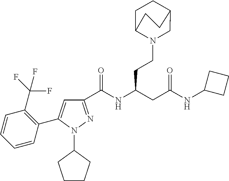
C1(C(NC(CC(NC2CCC2)=O)CCN2CC3CCC2CC3)=O)=NN(C2CCCC2)C(C2=C(C(F)(F)F)C=CC=C2)=C1
